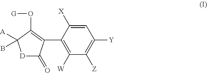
C1=C([X])C(C2=C(O[G])C([A])(B)[D]C2=O)=C([W])C([Z])=C1[Y]
